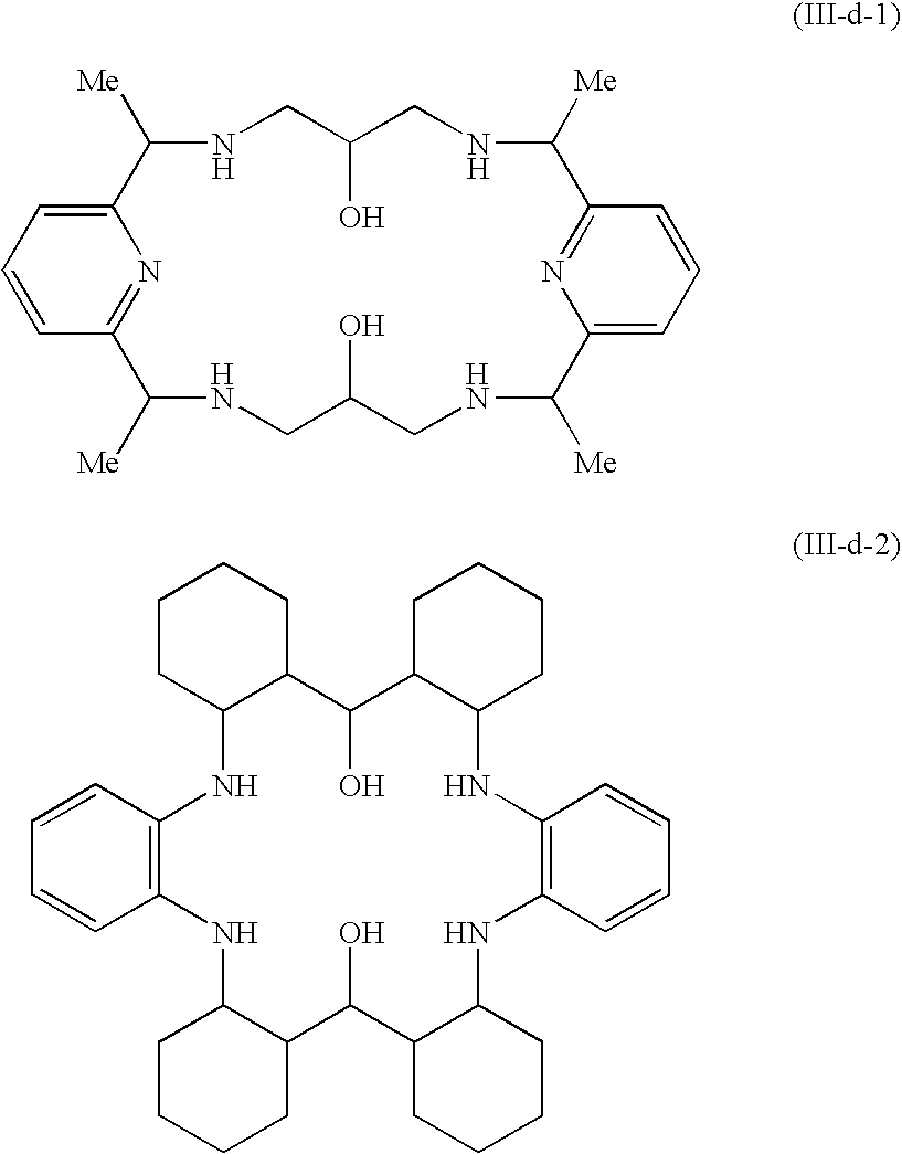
C1=CC2=NC(=C1)C([Me])NCC(O)CNC([Me])C1=NC(=CC=C1)C([Me])NCC(O)CNC2[Me].C1CC2C(CC1)C(O)C1C(CCCC1)NC1=C(C=CC=C1)NC1C(CCCC1)C(O)C1C(NC3=C(N2)C=CC=C3)CCCC1
